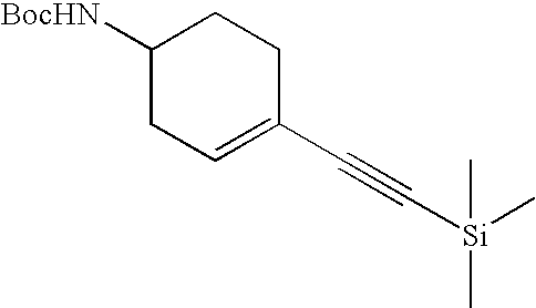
C1([BocHN])CC=C(C#C[Si](C)(C)C)CC1
